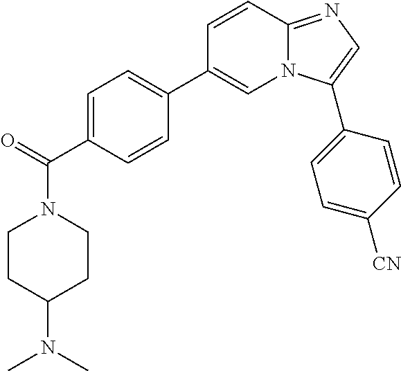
C1=C(C(=O)N2CCC(N(C)C)CC2)C=CC(C2=CN3C(=NC=C3C3=CC=C([CN])C=C3)C=C2)=C1
